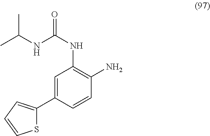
S1C(C2=CC(NC(=O)NC(C)C)=C(N)C=C2)=CC=C1
